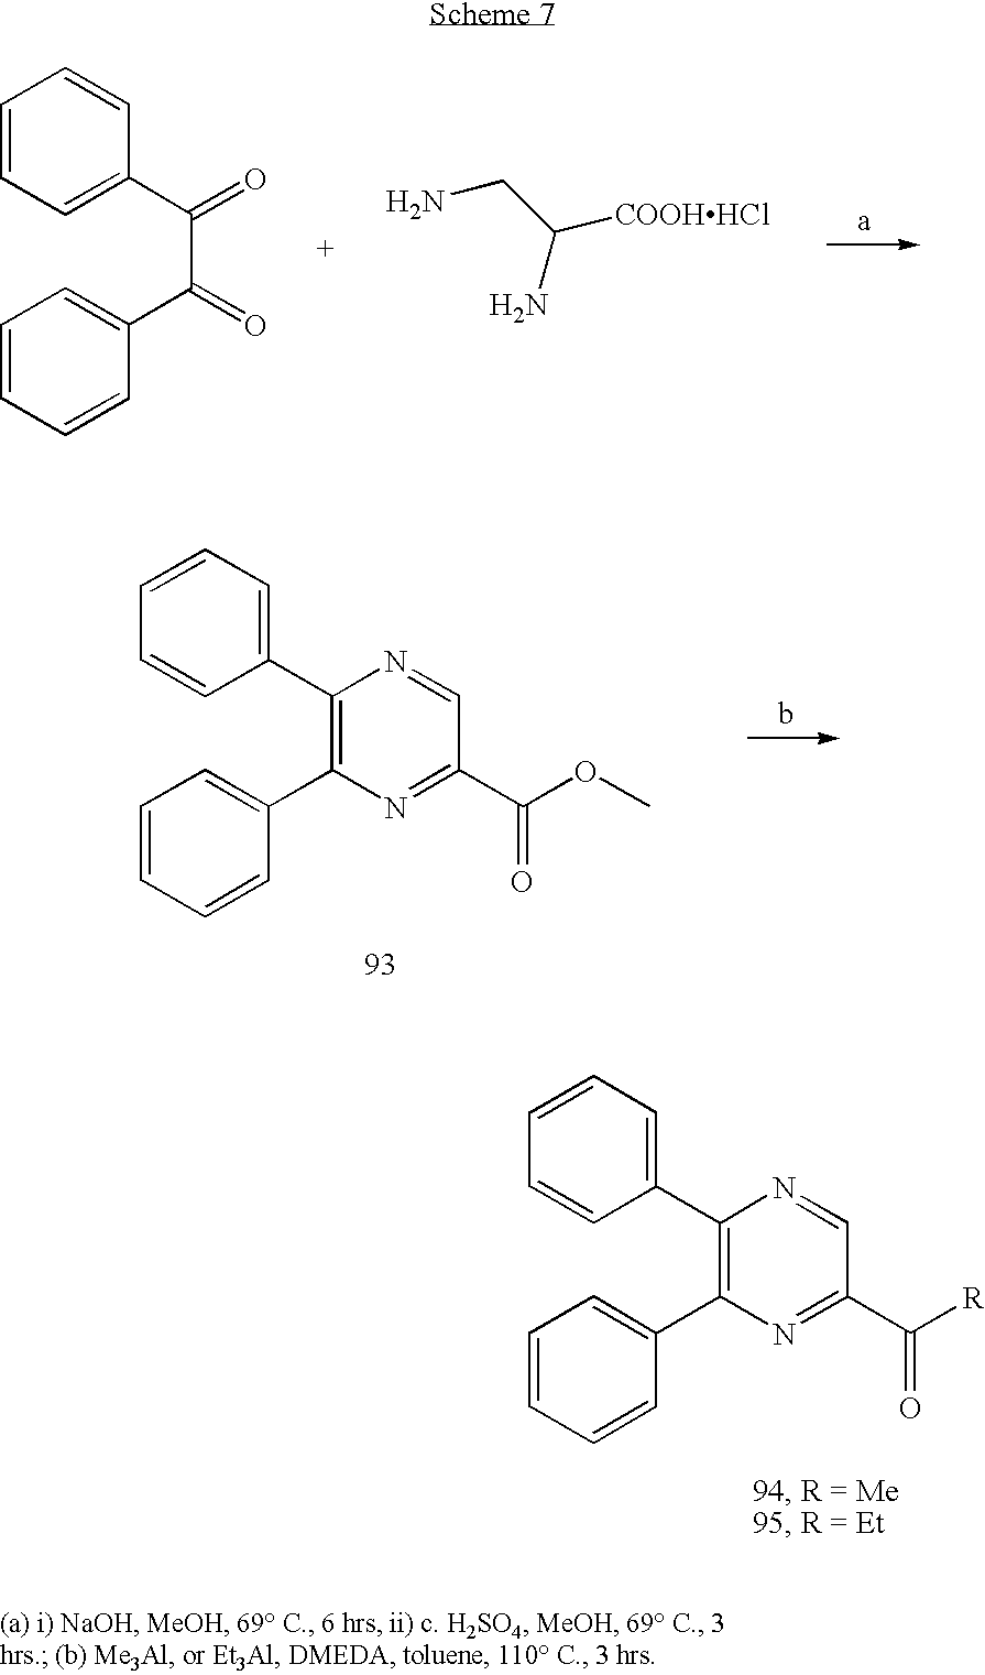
C1=CC=C(C2=C(C3=CC=CC=C3)N=C(C([R])=O)C=N2)C=C1.C1=CC=C(C(=O)C(=O)C2=CC=CC=C2)C=C1.C([COOHHCl])(CN)N.C1=CC=C(C2=C(C3=CC=CC=C3)N=C(C(OC)=O)C=N2)C=C1
